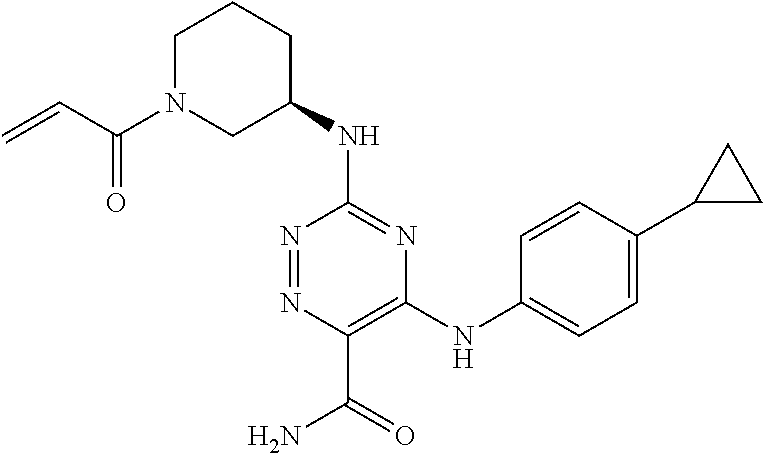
C1(NC2=NC(NC3=CC=C(C4CC4)C=C3)=C(C(=O)N)N=N2)CCCN(C(=O)C=C)C1
